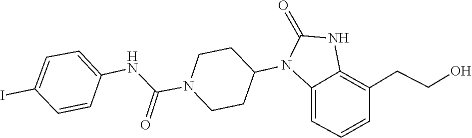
C1CN(C(NC2=CC=C(I)C=C2)=O)CCC1N1C(=O)NC2=C(CCO)C=CC=C12
